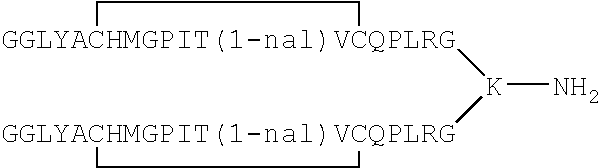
[GGLYACHMGPIT(1-nal)VCQPLRG]1([K]([GGLYACHMGPIT(1-nal)VCQPLRG]2CC2)N)CC1
